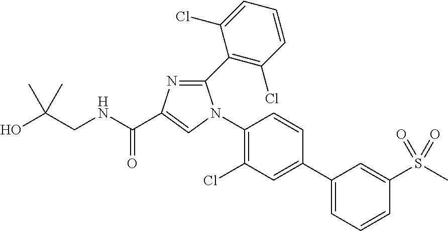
C(CNC(=O)C1=CN(C2=C(Cl)C=C(C3=CC=CC(S(C)(=O)=O)=C3)C=C2)C(C2=C(Cl)C=CC=C2Cl)=N1)(O)(C)C
